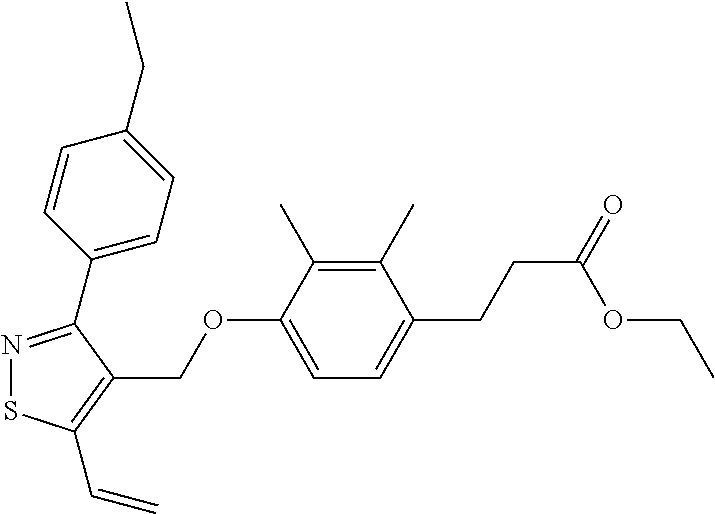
N1=C(C2=CC=C(CC)C=C2)C(COC2=CC=C(CCC(=O)OCC)C(C)=C2C)=C(C=C)S1
